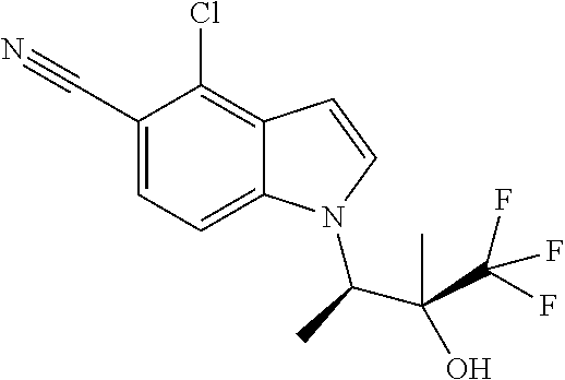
C1(C#N)=CC=C2C(=C1Cl)C=CN2C(C(C)(O)C(F)(F)F)C
